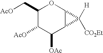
[AcO]CC1C([AcO])C([OAc])C2C(O1)C2([H])[CO2Et]
